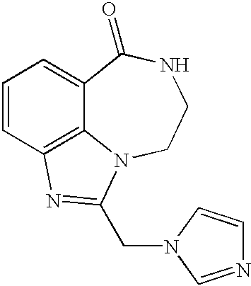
C1=CC2=C3C(=C1)C(=O)NCCN3C(CN1C=NC=C1)=N2
